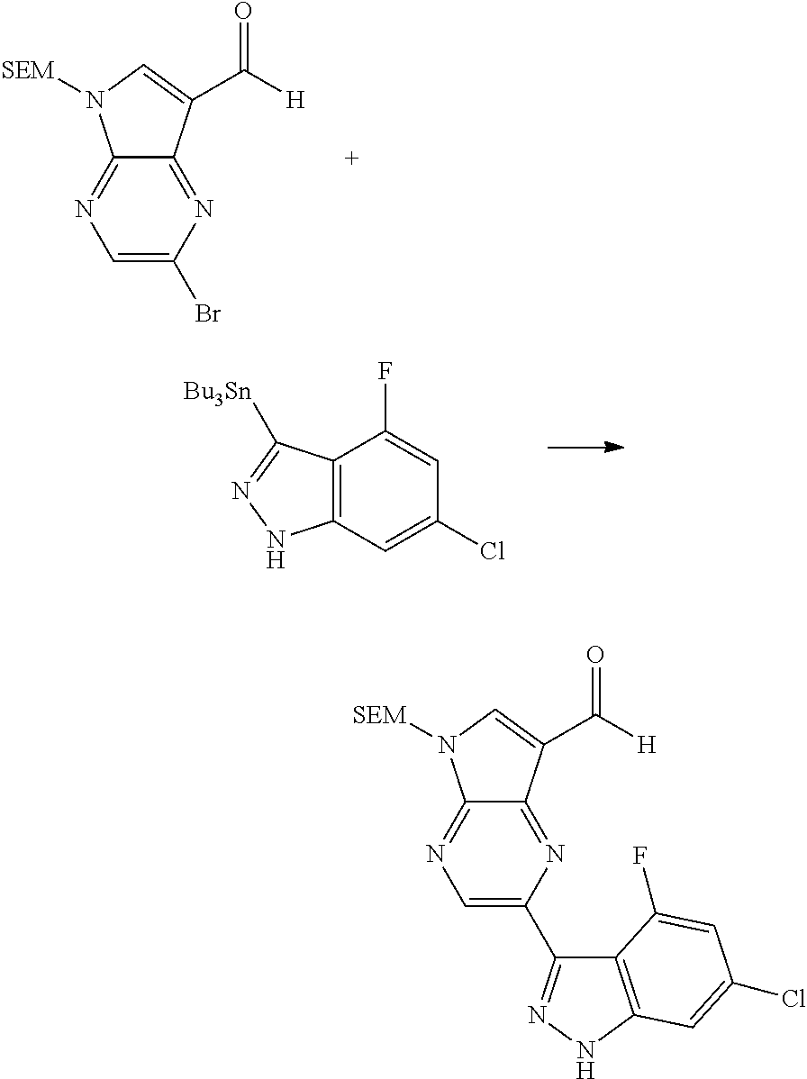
C1=C(Br)N=C2C(=N1)N([SEM])C=C2C([H])=O.C12=C(C=C(Cl)C=C1F)NN=C2[Bu3Sn].C1=C(C2=NNC3=C2C(F)=CC(Cl)=C3)N=C2C(=N1)N([SEM])C=C2C([H])=O
